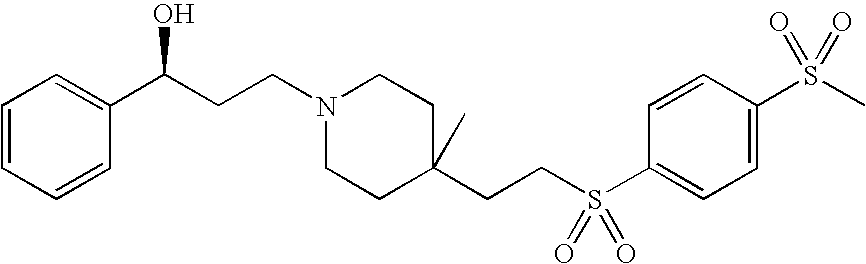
C(C1=CC=CC=C1)(CCN1CCC(CCS(C2=CC=C(S(C)(=O)=O)C=C2)(=O)=O)(C)CC1)O
